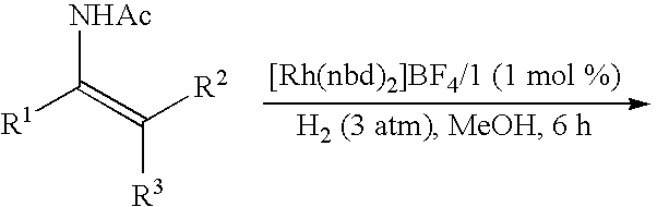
[NHAc]C(=C([R2])[R3])[R1]
